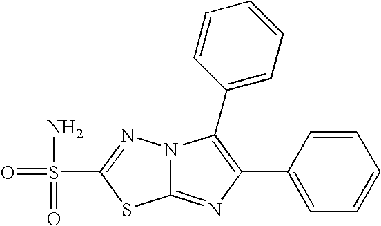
C12=NC(C3=CC=CC=C3)=C(C3=CC=CC=C3)N1N=C(S(=O)(N)=O)S2
